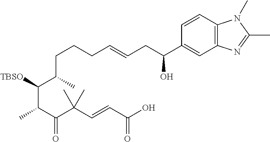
C(CCC=CCC(C1=CC2=C(C=C1)N(C)C(C)=N2)O)C(C(C(C)C(C(C=CC(O)=O)(C)C)=O)[TBSO])C
